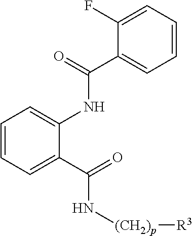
C1=CC=C(C(=O)N[(CH2)p][R3])C(NC(C2=CC=CC=C2F)=O)=C1
